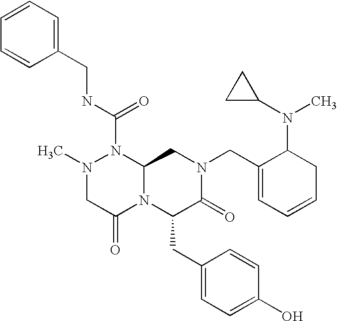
CN1CC(=O)N2C(N1C(NCC1=CC=CC=C1)=O)CN(CC1=CC=CCC1N(C)C1CC1)C(=O)C2CC1=CC=C(O)C=C1
